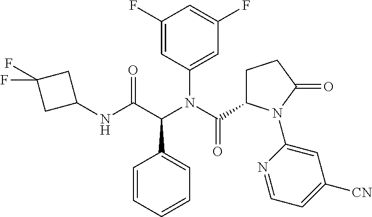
C1=CC=CC=C1C(C(NC1CC(F)(F)C1)=O)N(C(C1CCC(=O)N1C1=CC([CN])=CC=N1)=O)C1=CC(F)=CC(F)=C1
